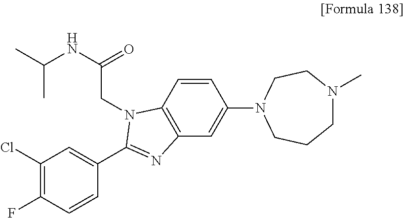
C1(Cl)=C(F)C=CC(C2=NC3=C(C=CC(N4CCN(C)CCC4)=C3)N2CC(NC(C)C)=O)=C1
